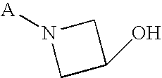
[A]N1CC(O)C1
